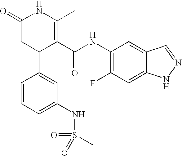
C1=CC=C(NS(C)(=O)=O)C=C1C1C(C(NC2=C(F)C=C3C(=C2)C=NN3)=O)=C(C)NC(=O)C1
